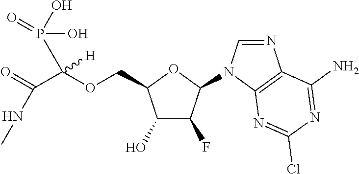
C1(O)C(F)C(N2C=NC3=C2N=C(Cl)N=C3N)OC1COC(C(=O)NC)(P(=O)(O)O)[H]
